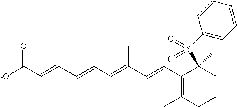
[-O]C(C=C(C=CC=C(C=CC1=C(C)CCCC1(S(C1=CC=CC=C1)(=O)=O)C)C)C)=O
